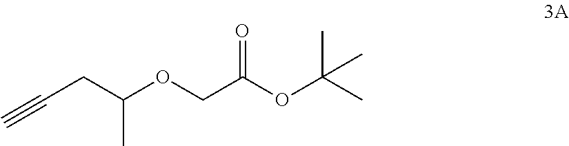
C(OC(CC#C)C)C(OC(C)(C)C)=O
